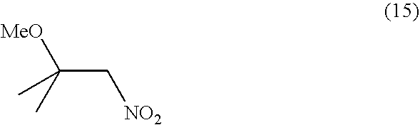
C(C[NO2])([MeO])(C)C
